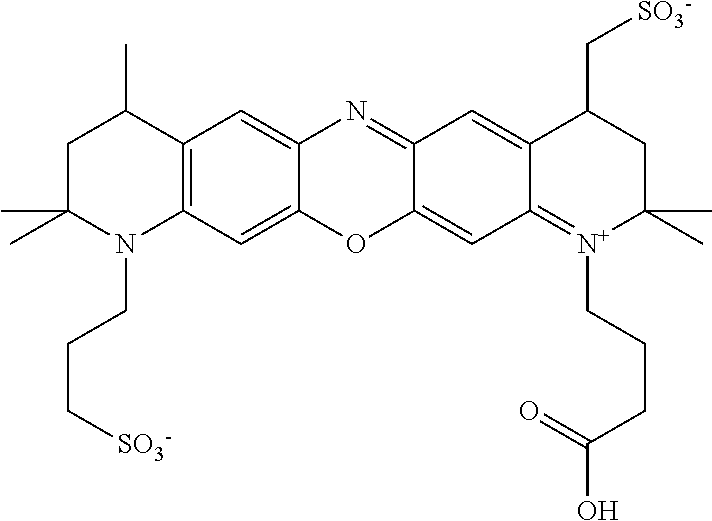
C12=C(C=C3C(=C1)N=C1C(=CC4=[N+](CCCC(O)=O)C(C)(C)CC(C[SO3-])C4=C1)O3)N(CCC[SO3-])C(C)(C)CC2C
